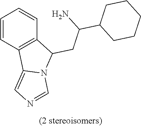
C1=CC2=C(C=C1)C(CC(C1CCCCC1)N)N1C2=CN=C1
